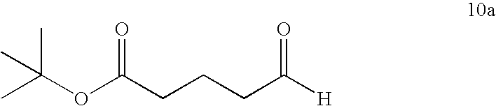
CC(OC(CCCC([H])=O)=O)(C)C
